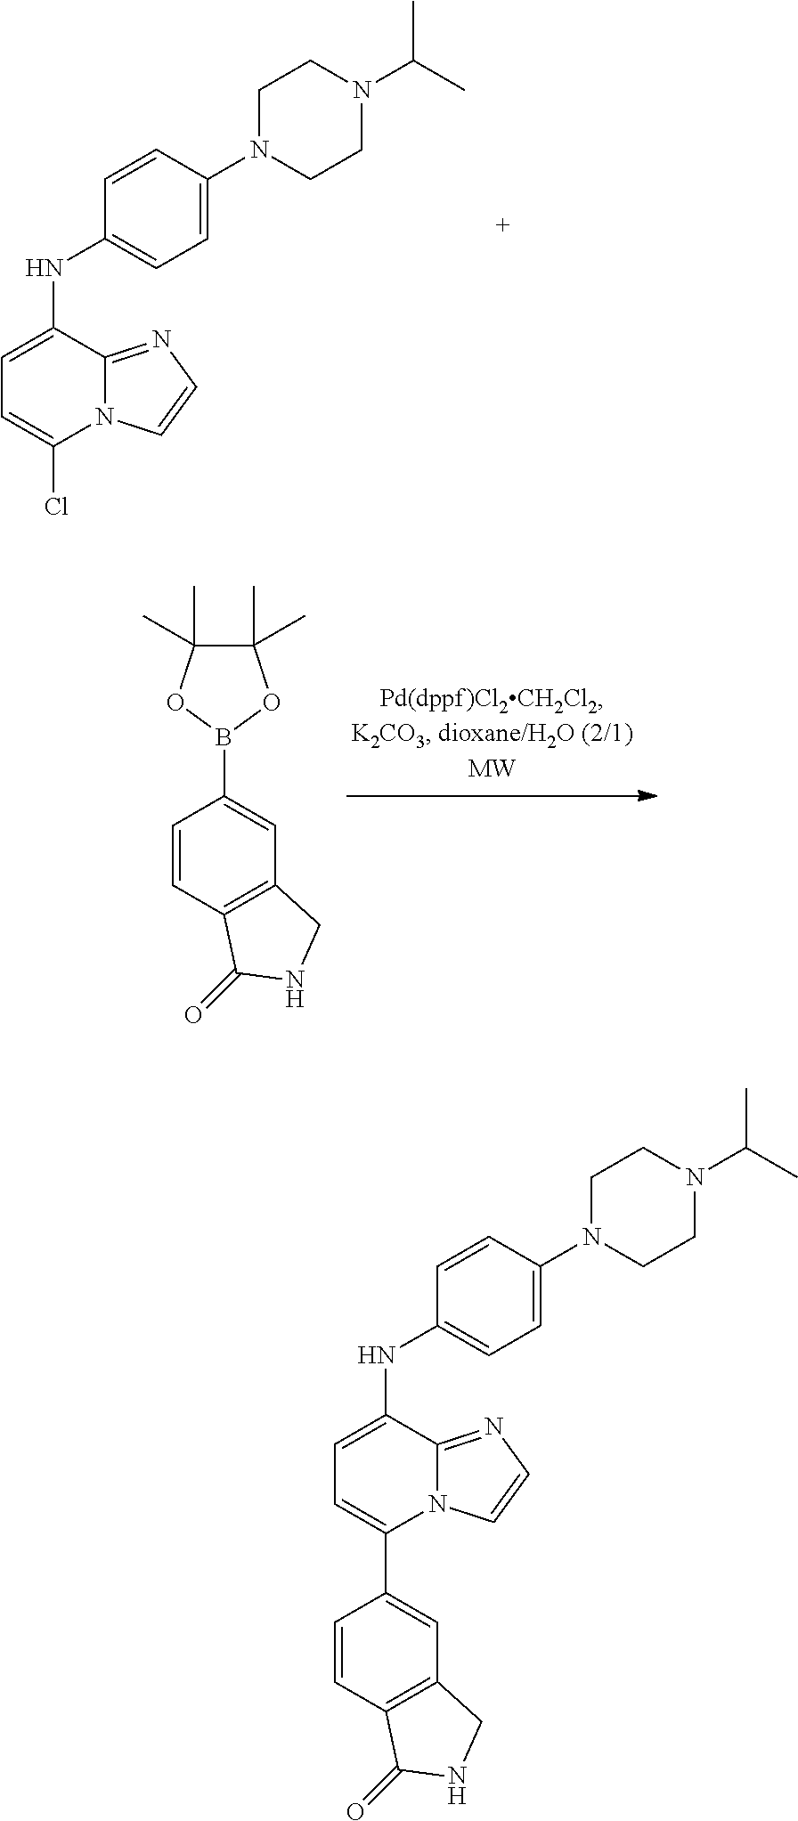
C1=CC(N2CCN(C(C)C)CC2)=CC=C1NC1=CC=C(Cl)N2C1=NC=C2.C1=CC2=C(C=C1B1OC(C)(C)C(C)(C)O1)CNC2=O.C1=CC2=C(C=C1C1=CC=C(NC3=CC=C(N4CCN(C(C)C)CC4)C=C3)C3=NC=CN13)CNC2=O
